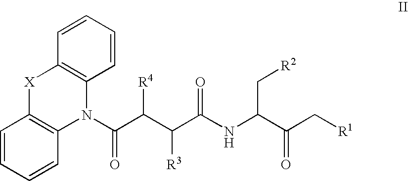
C(=O)(C([R4])C([R3])C(=O)NC(C[R2])C(=O)C[R1])N1C2=C([X]C3=C1C=CC=C3)C=CC=C2
